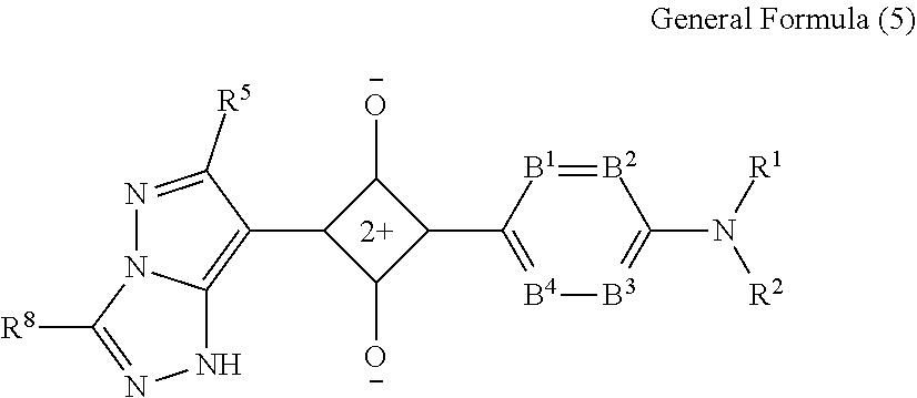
C1([O-])C(C2=[B4][B3]=C(N([R1])[R2])[B2]=[B1]2)C([O-])C1C1=C2N(N=C1[R5])C([R8])=NN2
